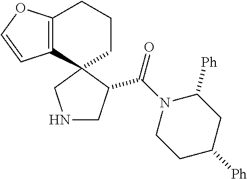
C12=C(C3(CCC1)CNCC3C(N1CCC([Ph])CC1[Ph])=O)C=CO2
